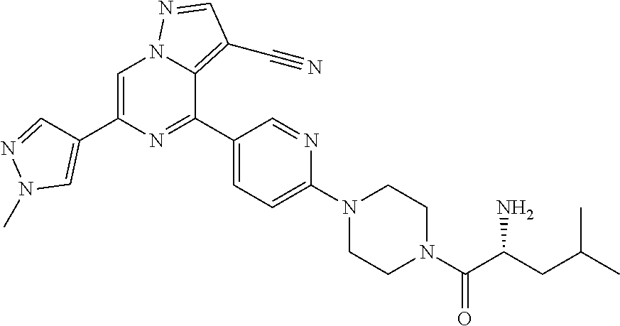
C(C(C(N1CCN(C2=CC=C(C3=NC(C4=CN(C)N=C4)=CN4C3=C(C#N)C=N4)C=N2)CC1)=O)N)C(C)C
